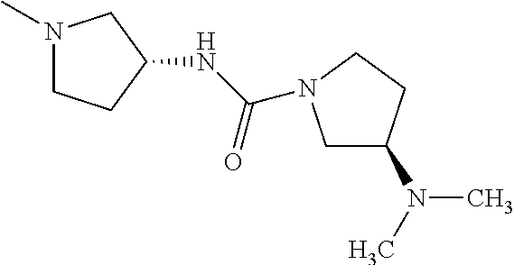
N1(C)CCC(NC(=O)N2CC(N(C)C)CC2)C1
